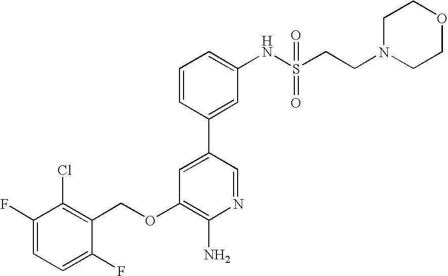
C1(F)=CC=C(F)C(COC2=C(N)N=CC(C3=CC(NS(CCN4CCOCC4)(=O)=O)=CC=C3)=C2)=C1Cl
